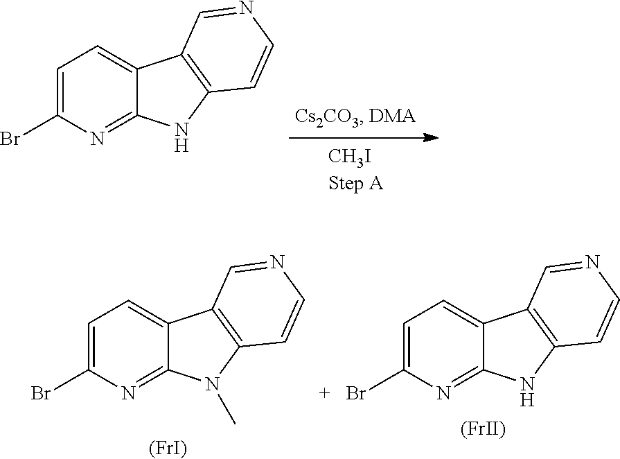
C1=C(Br)N=C2C(=C1)C1=C(N2)C=CN=C1.C1=C(Br)N=C2C(=C1)C1=C(N2)C=CN=C1.C1=C(Br)N=C2C(=C1)C1=C(N2C)C=CN=C1.[(FrI)].[(FrII)]
